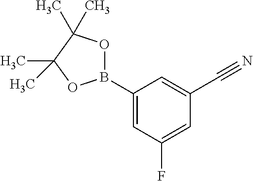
O1C(C)(C)C(C)(C)OB1C1=CC(F)=CC(C#N)=C1
